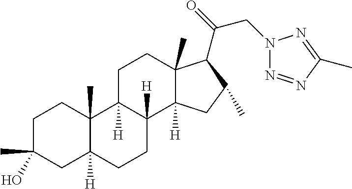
C1C(C)(O)CC2([H])C(C)(C1)C1([H])C([H])(CC2)C2([H])C(C)(CC1)C(C(CN1N=NC(C)=N1)=O)C(C)C2
